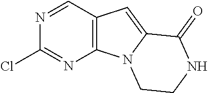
N1=CC2=C(N=C1Cl)N1C(=C2)C(=O)NCC1
